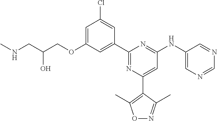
C1=C(OCC(CNC)O)C=C(C2=NC(C3=C(C)ON=C3C)=CC(NC3=CN=CN=C3)=N2)C=C1Cl
